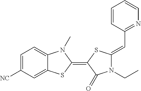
C1=C([NC])C=C2C(=C1)N(C)C(=C1SC(=CC3=NC=CC=C3)N(CC)C1=O)S2
